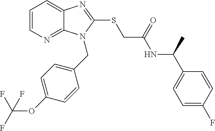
C1=CN=C2C(=C1)N=C(SCC(NC(C1=CC=C(F)C=C1)C)=O)N2CC1=CC=C(OC(F)(F)F)C=C1
